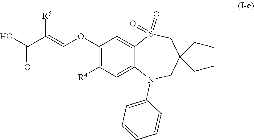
O=S1(=O)C2=CC(OC=C(C(O)=O)[R5])=C([R4])C=C2N(C2=CC=CC=C2)CC(CC)(CC)C1
